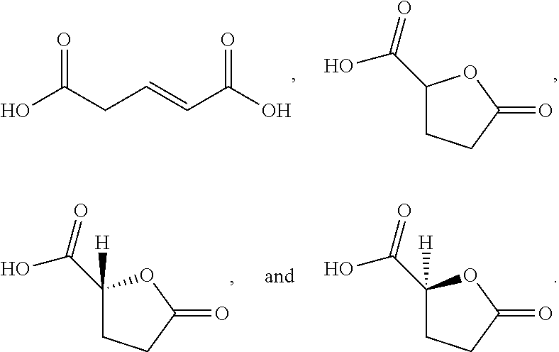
C1(C(=O)O)CCC(=O)O1.OC(CC=CC(O)=O)=O.C1(C(=O)O)([H])CCC(=O)O1.C1(C(=O)O)([H])CCC(=O)O1
